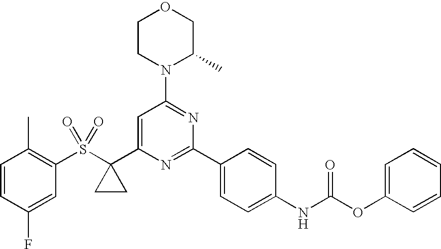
S(C1(C2=CC(N3C(C)COCC3)=NC(C3=CC=C(NC(OC4=CC=CC=C4)=O)C=C3)=N2)CC1)(C1=C(C)C=CC(F)=C1)(=O)=O
